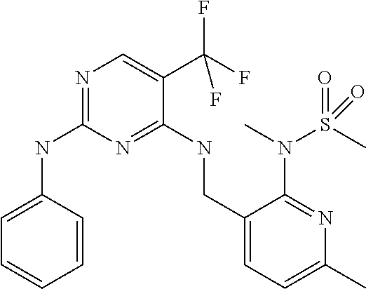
C1=CC(NC2=NC=C(C(F)(F)F)C(NCC3=CC=C(C)N=C3N(S(C)(=O)=O)C)=N2)=CC=C1
